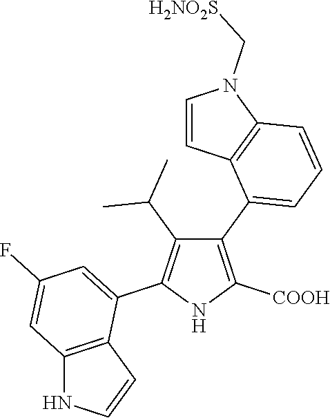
C1(C2=CC=CC3=C2C=CN3C[H2NO2S])=C([COOH])NC(C2=CC(F)=CC3=C2C=CN3)=C1C(C)C
